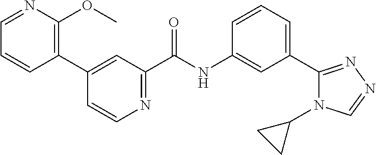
C1(C2=CC(C(NC3=CC(C4=NN=CN4C4CC4)=CC=C3)=O)=NC=C2)=C(OC)N=CC=C1
